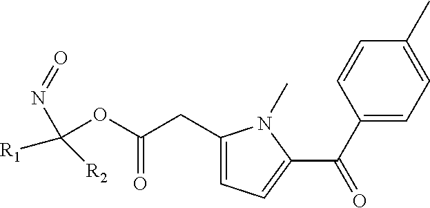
C(C(=O)OC(N=O)([R1])[R2])C1=CC=C(C(C2=CC=C(C)C=C2)=O)N1C
